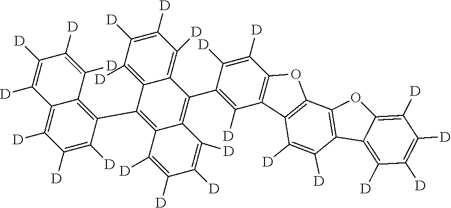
C1([D])=C([D])C(C2=C3C(=C(C4=C([D])C5=C(C([D])=C4[D])OC4=C5C([D])=C([D])C5=C4OC4=C([D])C([D])=C([D])C([D])=C54)C4=C([D])C([D])=C([D])C([D])=C24)C([D])=C([D])C([D])=C3[D])=C2C(=C1[D])C([D])=C([D])C([D])=C2[D]
